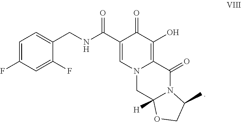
C1=C(F)C=C(F)C(CNC(C2=CN3C(=C(O)C2=O)C(=O)N2C([H])(C3)OCC2C)=O)=C1
